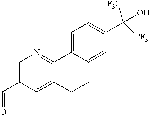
C1(CC)=CC(C=O)=CN=C1C1=CC=C(C([CF3])(O)[F3C])C=C1
